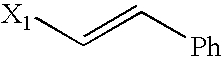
C(=C[Ph])[X1]
